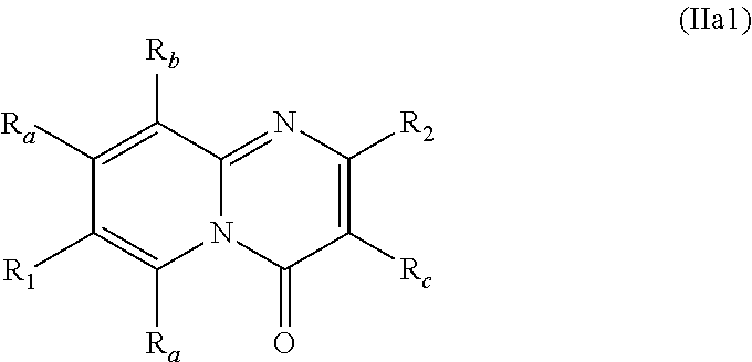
C1([Ra])=C([Rb])C2=NC([R2])=C([Rc])C(=O)N2C([Ra])=C1[R1]
